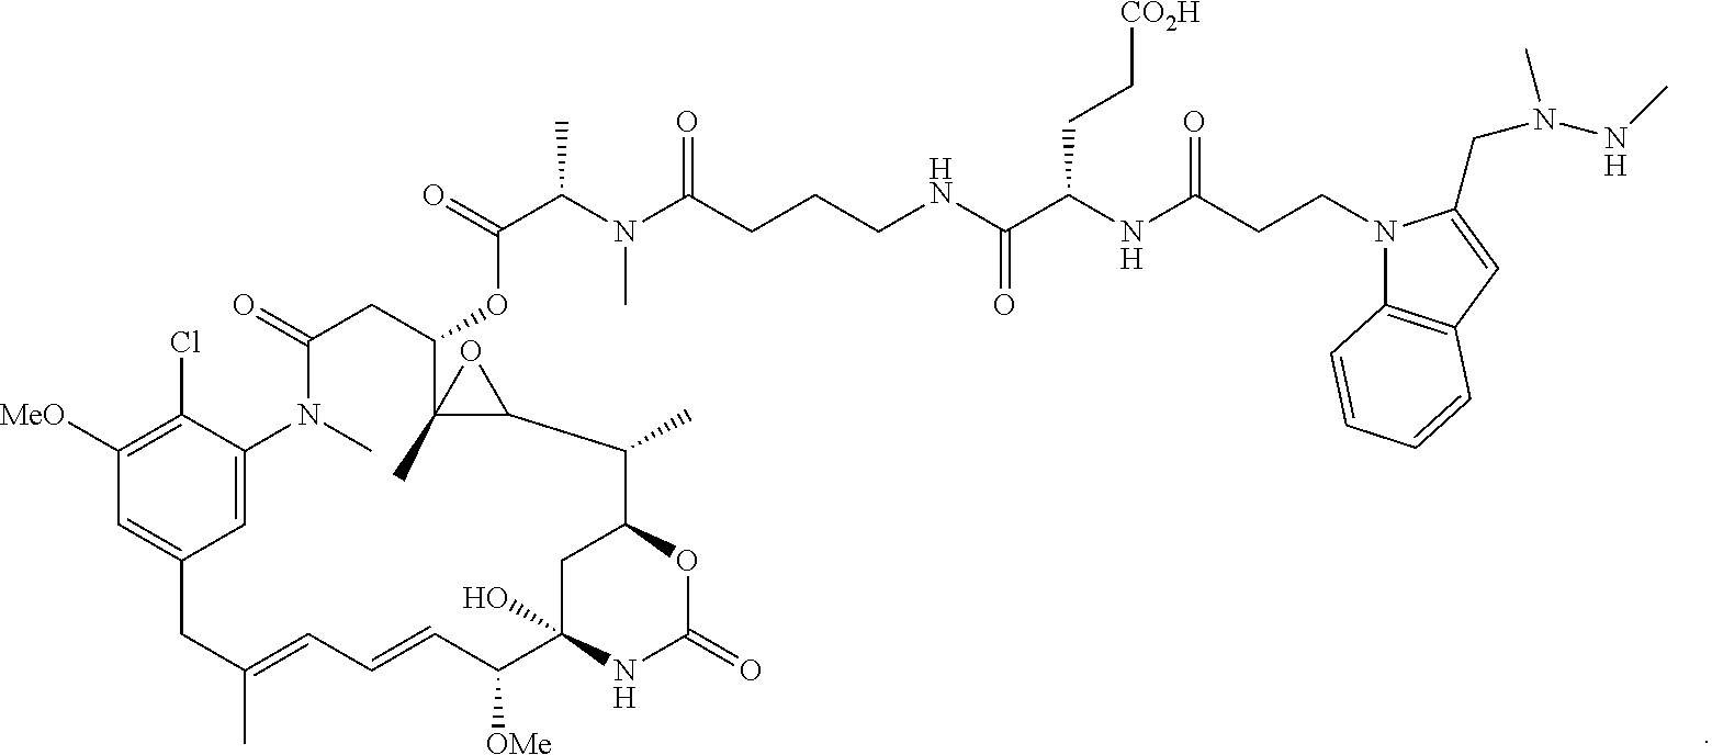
C1([MeO])=C(Cl)C2=CC(=C1)CC(C)=CC=CC([OMe])C1(O)CC(OC(=O)N1)C(C)C1C(C)(C(OC(=O)C(C)N(C)C(=O)CCCNC(C(NC(CCN3C4=C(C=C3CN(C)NC)C=CC=C4)=O)CC[CO2H])=O)CC(=O)N2C)O1
